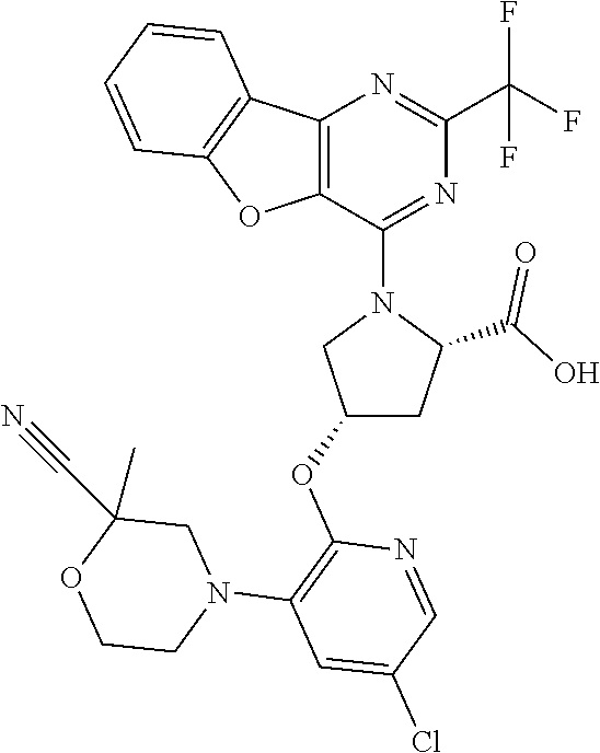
C1(OC2=C(N3CC(C)(C#N)OCC3)C=C(Cl)C=N2)CC(C(O)=O)N(C2=NC(C(F)(F)F)=NC3=C2OC2=C3C=CC=C2)C1
